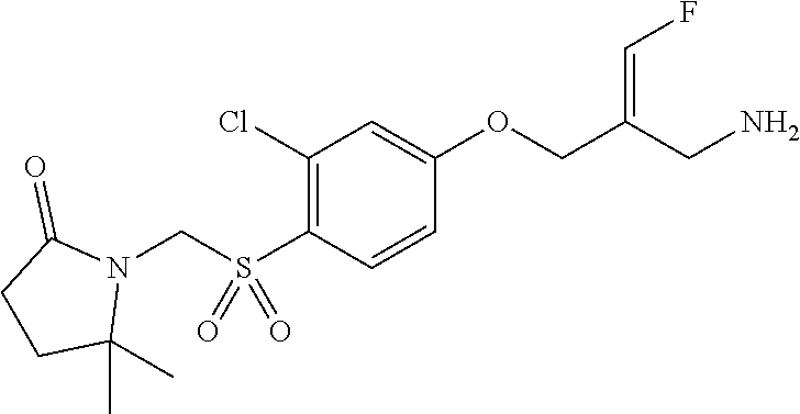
C1(Cl)=C(S(CN2C(=O)CCC2(C)C)(=O)=O)C=CC(OCC(CN)=CF)=C1
